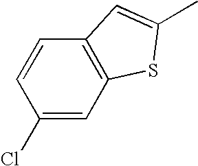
C1(Cl)=CC2=C(C=C1)C=C(C)S2
